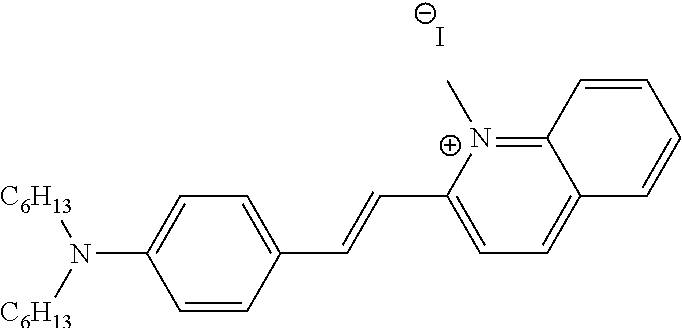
C1=CC(C=CC2=CC=C3C(=[N+]2C)C=CC=C3)=CC=C1N([C6H13])[C6H13].[I-]
